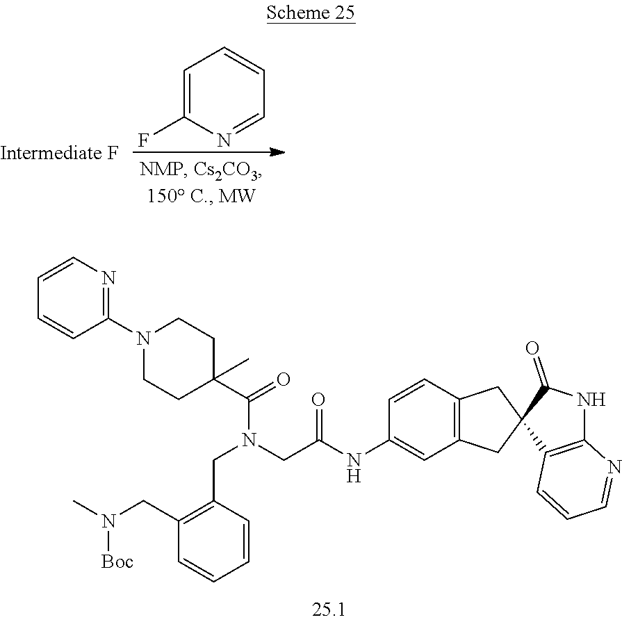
C1=CC(N2CCC(C(=O)N(CC(NC3=CC4=C(C=C3)CC3(C4)C4=C(NC3=O)N=CC=C4)=O)CC3=C(CN(C)[Boc])C=CC=C3)(C)CC2)=NC=C1.C1=C(F)N=CC=C1
